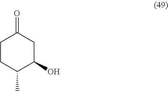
O=C1CCC(C)C(O)C1
